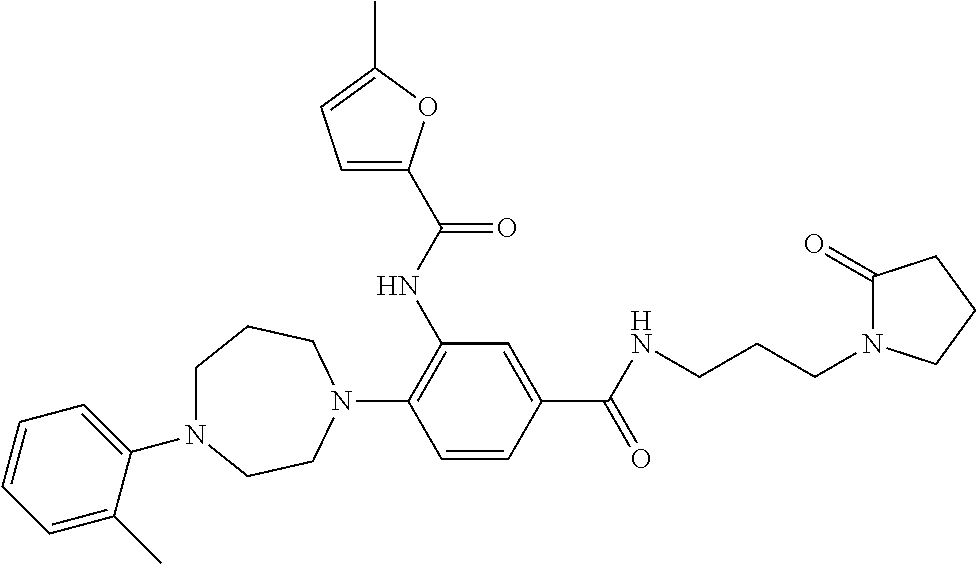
C1N(C2=CC=CC=C2C)CCN(C2=C(NC(=O)C3=CC=C(C)O3)C=C(C(NCCCN3C(=O)CCC3)=O)C=C2)CC1
